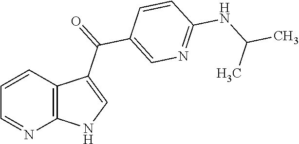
C1=CC2=C(N=C1)NC=C2C(=O)C1=CN=C(NC(C)C)C=C1
